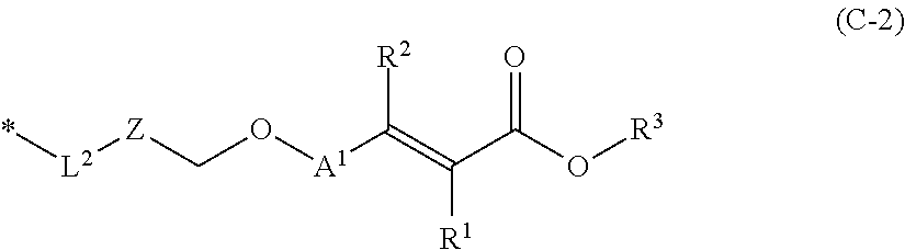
*[L2][Z]CO[A1]C(=C(C(O[R3])=O)[R1])[R2]
